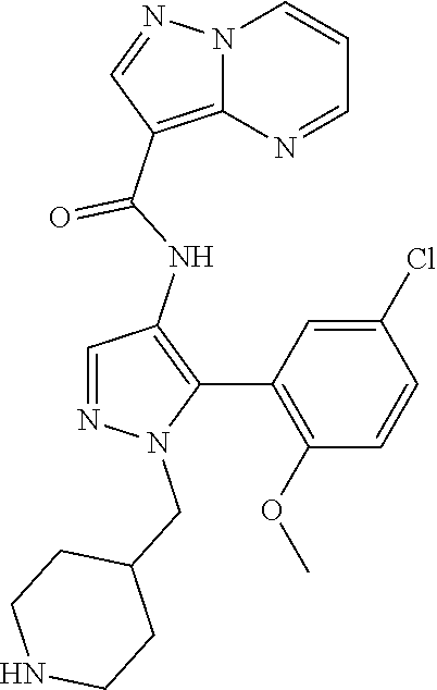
N12C(=C(C(NC3=C(C4=C(OC)C=CC(Cl)=C4)N(CC4CCNCC4)N=C3)=O)C=N1)N=CC=C2
